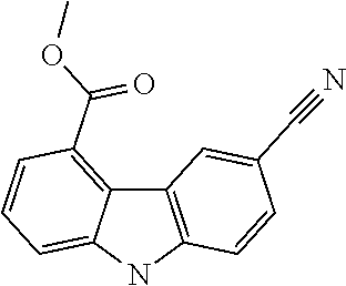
C12=C(NC3=CC=CC(C(OC)=O)=C13)C=CC(C#N)=C2
